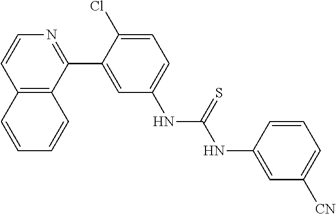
C12=C(C(C3=CC(NC(NC4=CC([CN])=CC=C4)=S)=CC=C3Cl)=NC=C1)C=CC=C2
